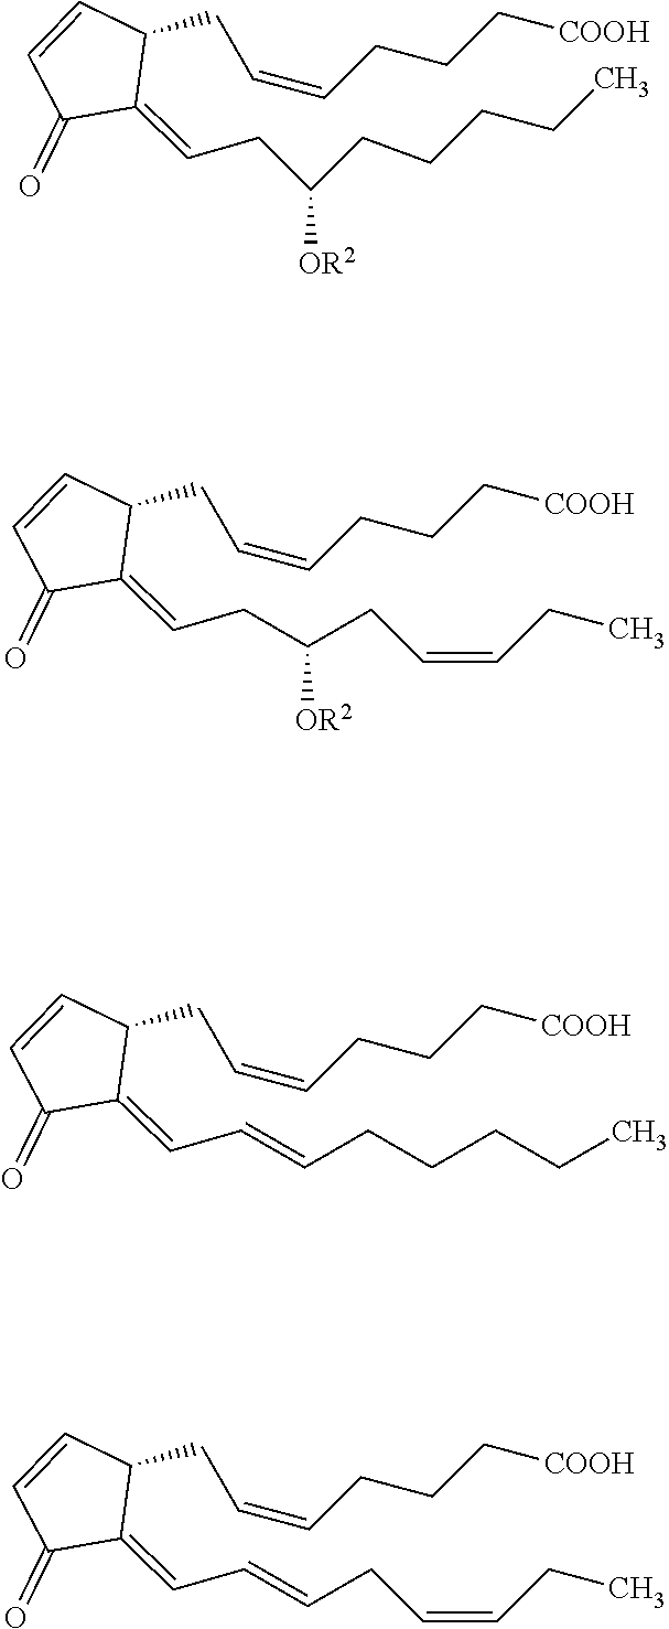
C1(=O)C(=CCC(CCCCC)[OR2])C(CC=CCCC[COOH])C=C1.C1(=O)C(=CCC(CC=CCC)[OR2])C(CC=CCCC[COOH])C=C1.C1(=O)C(=CC=CCCCCC)C(CC=CCCC[COOH])C=C1.C1(=O)C(=CC=CCC=CCC)C(CC=CCCC[COOH])C=C1
